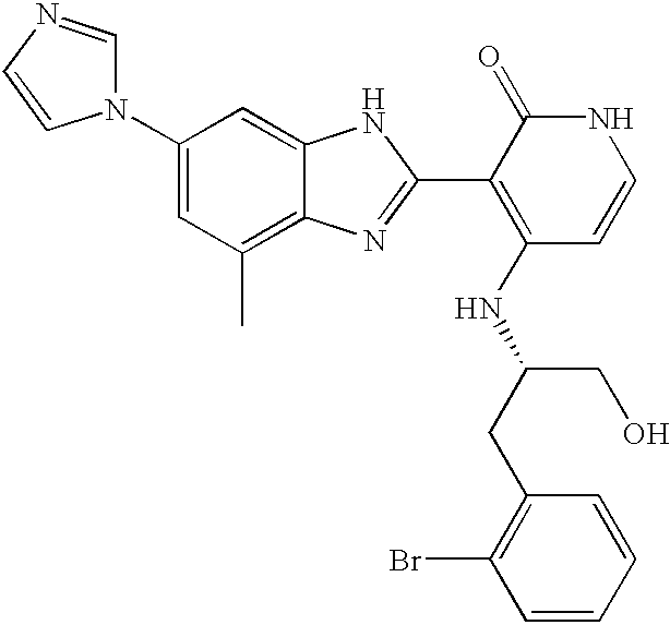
C1(N2C=NC=C2)=CC(C)=C2C(=C1)NC(C1=C(NC(CC3=C(Br)C=CC=C3)CO)C=CNC1=O)=N2
